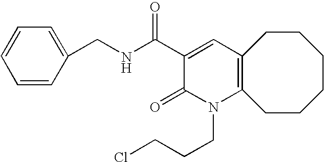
C12=C(CCCCCC1)N(CCCCl)C(=O)C(C(NCC1=CC=CC=C1)=O)=C2
